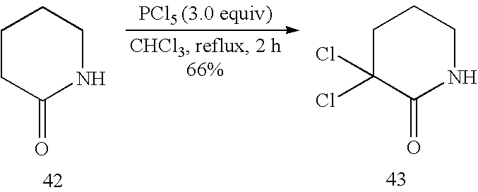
[PCl5 (3.0 equiv)].C1C(Cl)(Cl)C(=O)NCC1.C1CC(=O)NCC1
